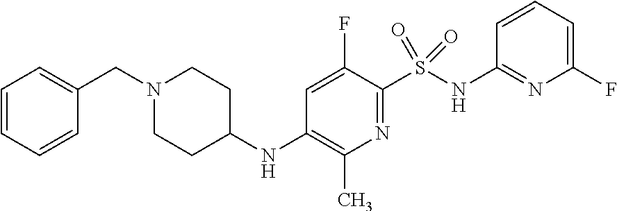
C1=CC=CC(CN2CCC(NC3=C(C)N=C(S(NC4=NC(F)=CC=C4)(=O)=O)C(F)=C3)CC2)=C1
